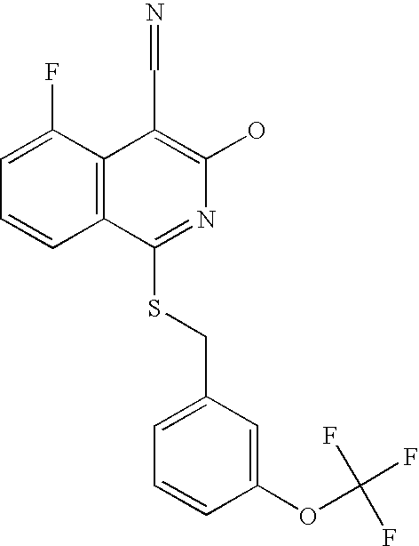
C1=C(F)C2=C(C=C1)C(SCC1=CC=CC(OC(F)(F)F)=C1)=NC(O)=C2C=N
